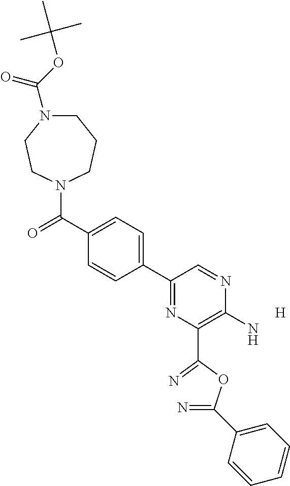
C1N(C(OC(C)(C)C)=O)CCN(C(C2=CC=C(C3=NC(C(=N)OC(=N)C4=CC=CC=C4)=C(N)N=C3)C=C2)=O)CC1.[H]
